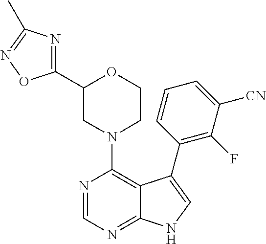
N1(C2=C3C(=NC=N2)NC=C3C2=C(F)C([CN])=CC=C2)CCOC(C2=NC(C)=NO2)C1
